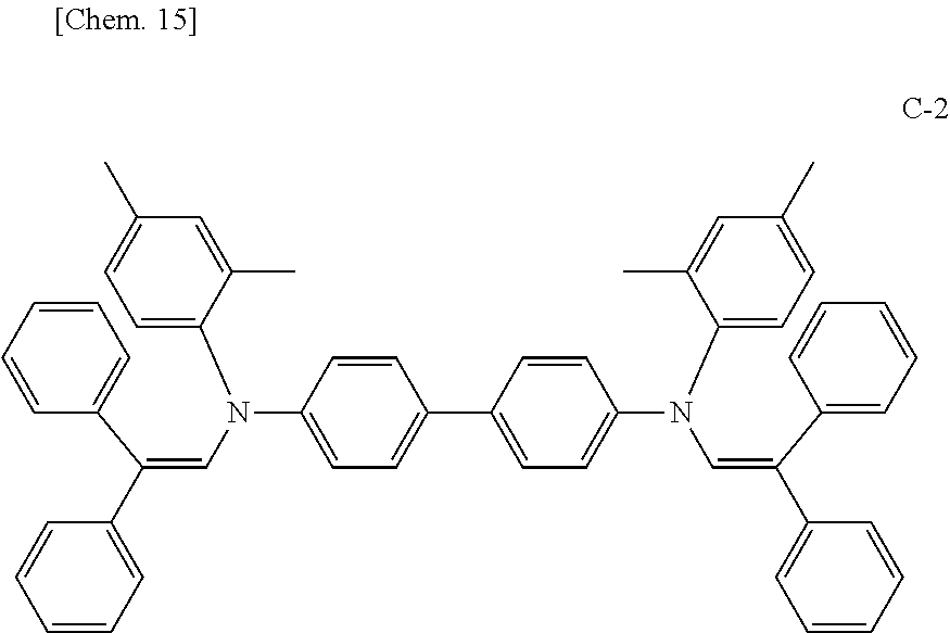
C1=C(N(C=C(C2=CC=CC=C2)C2=CC=CC=C2)C2=CC=C(C)C=C2C)C=CC(C2=CC=C(N(C=C(C3=CC=CC=C3)C3=CC=CC=C3)C3=CC=C(C)C=C3C)C=C2)=C1
